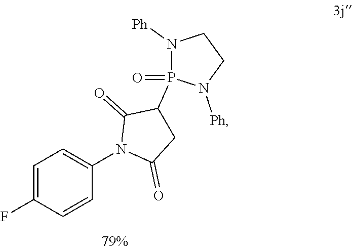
C1=C(F)C=CC(N2C(=O)CC(P3(=O)N([Ph])CCN3[Ph])C2=O)=C1
